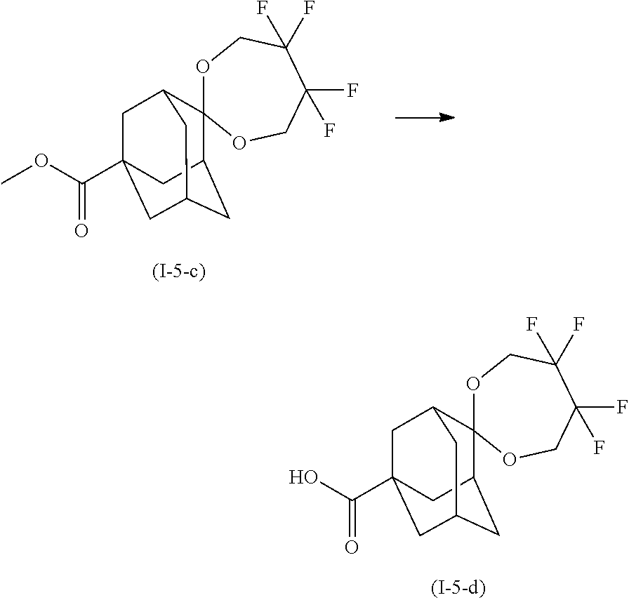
C12CC3CC(C(O)=O)(CC(C3)C13OCC(F)(F)C(F)(F)CO3)C2.C12CC3CC(C(OC)=O)(CC(C3)C13OCC(F)(F)C(F)(F)CO3)C2
